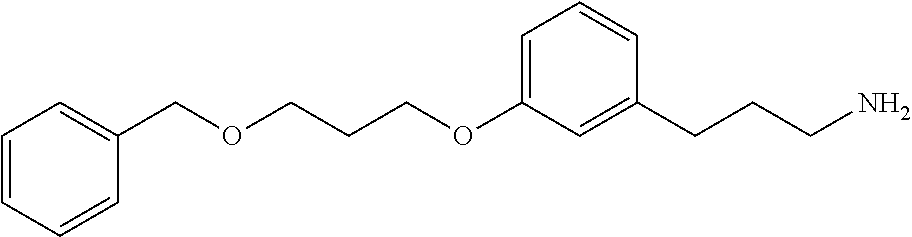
C(OC1=CC=CC(CCCN)=C1)CCOCC1=CC=CC=C1
